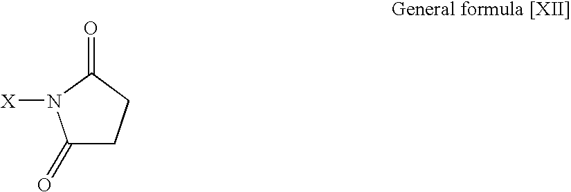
C1(=O)CCC(=O)N1[X]
